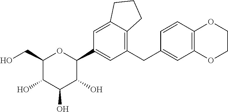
C1(CO)C(O)C(O)C(O)C(C2=CC(CC3=CC4=C(C=C3)OCCO4)=C3C(=C2)CCC3)O1
